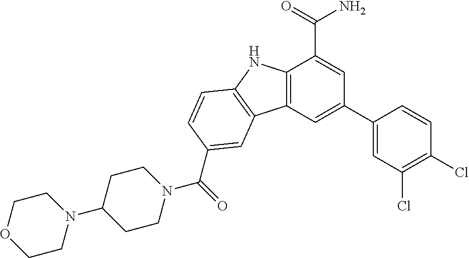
C12=C(C=C(C3=CC(Cl)=C(Cl)C=C3)C=C1C(=O)N)C1=C(N2)C=CC(C(N2CCC(N3CCOCC3)CC2)=O)=C1
